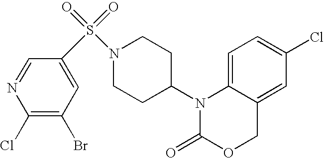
C1=C2C(=CC(Cl)=C1)COC(=O)N2C1CCN(S(=O)(=O)C2=CC(Br)=C(Cl)N=C2)CC1
